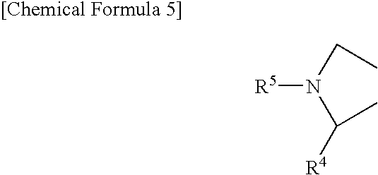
C(N(C([R4])C)[R5])C
